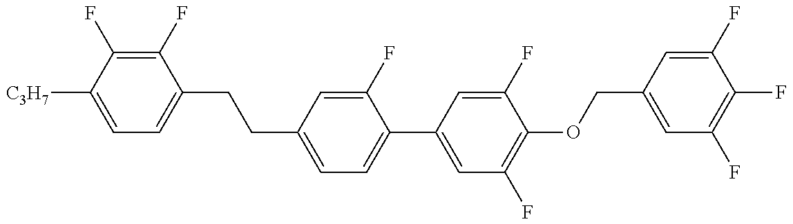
C1=C([C3H7])C(F)=C(F)C(CCC2=CC=C(C3=CC(F)=C(OCC4=CC(F)=C(F)C(F)=C4)C(F)=C3)C(F)=C2)=C1
